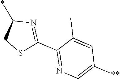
C1(*)CSC(C2=NC=C([**])C=C2C)=N1
